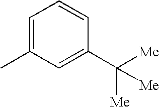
C1=C(C)C=C(C([Me])([Me])[Me])C=C1
